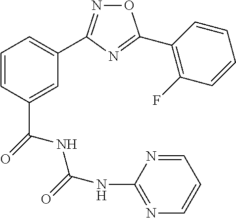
C1=C(C(NC(NC2=NC=CC=N2)=O)=O)C=CC=C1C1=NOC(C2=C(F)C=CC=C2)=N1
